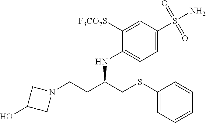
C1(SCC(CCN2CC(O)C2)NC2=CC=C(S(N)(=O)=O)C=C2[F3CO2S])=CC=CC=C1
